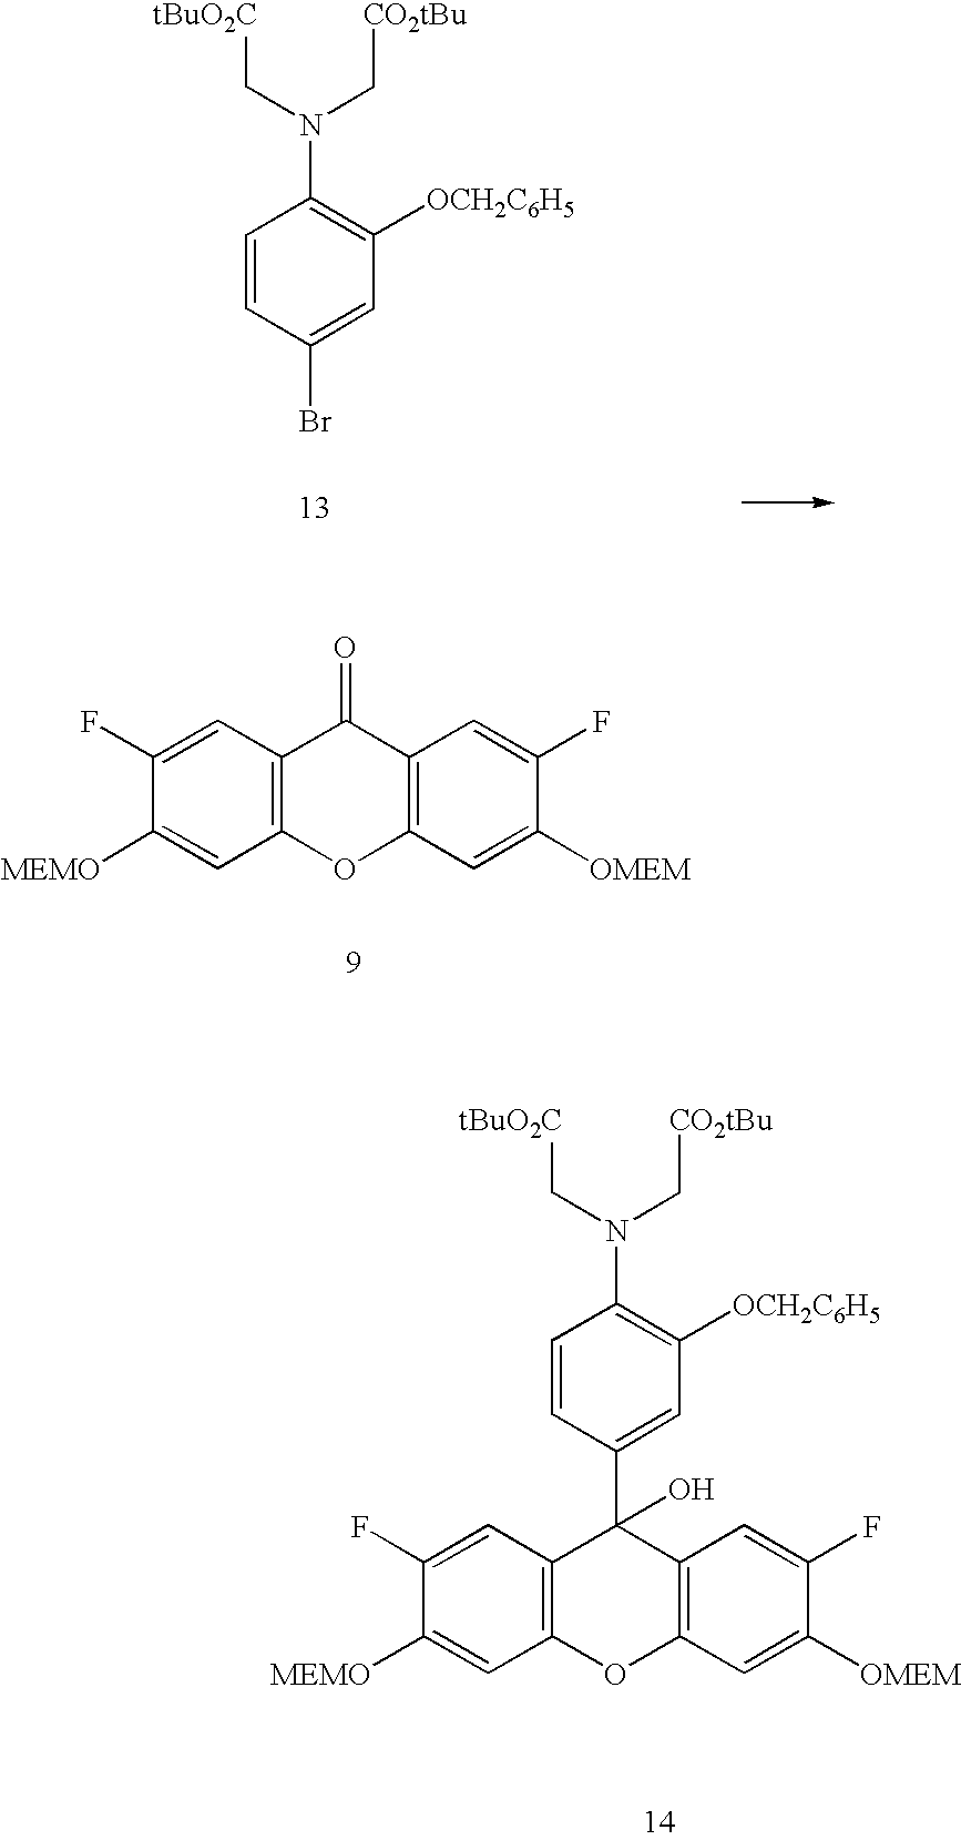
C1=CC(Br)=CC([OCH2C6H5])=C1N(C[CO2tBu])C[tBuO2C].C12=C(OC3=C(C1=O)C=C(F)C([OMEM])=C3)C=C([MEMO])C(F)=C2.C1=CC(C2(O)C3=C(OC4=C2C=C(F)C([OMEM])=C4)C=C([MEMO])C(F)=C3)=CC([OCH2C6H5])=C1N(C[CO2tBu])C[tBuO2C]
